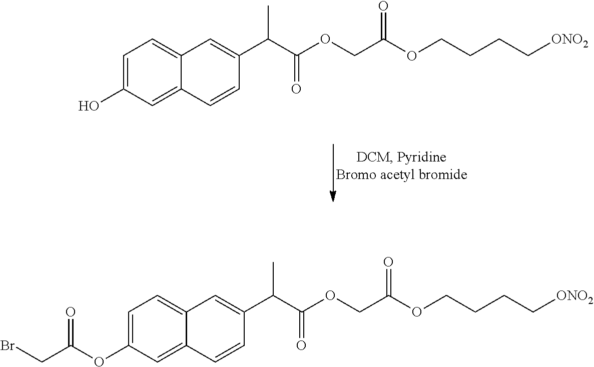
C1=C(O)C=C2C(=C1)C=C(C(C(OCC(=O)OCCCC[ONO2])=O)C)C=C2.C1=C(OC(CBr)=O)C=C2C(=C1)C=C(C(C(OCC(=O)OCCCC[ONO2])=O)C)C=C2
